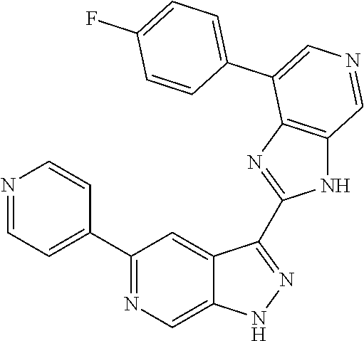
C1(C2=CC=NC=C2)=NC=C2C(=C1)C(C1=NC3=C(N1)C=NC=C3C1=CC=C(F)C=C1)=NN2
